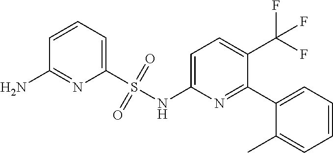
C1=CC=C(S(NC2=CC=C(C(F)(F)F)C(C3=CC=CC=C3C)=N2)(=O)=O)N=C1N
